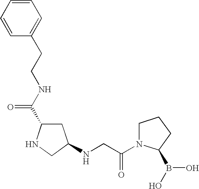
C1=CC=CC(CCNC(C2CC(NCC(N3CCCC3B(O)O)=O)CN2)=O)=C1
